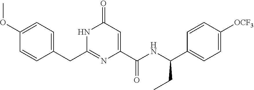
C(C1=CC=C(OC)C=C1)C1=NC(C(NC(C2=CC=C([OCF3])C=C2)CC)=O)=CC(=O)N1
